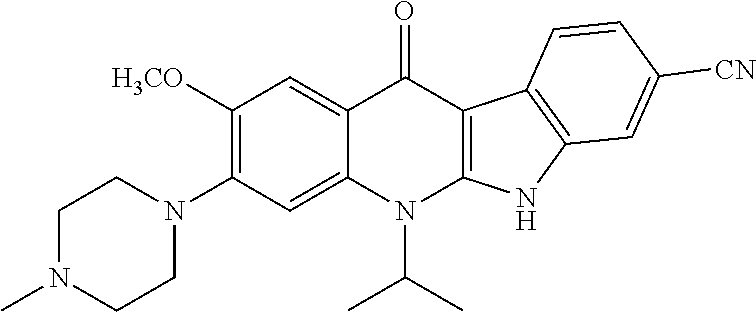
C1N(C)CCN(C2=C([H3CO])C=C3C(=C2)N(C(C)C)C2=C(C3=O)C3=C(N2)C=C([CN])C=C3)C1
